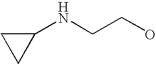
C1(NCCO)CC1
